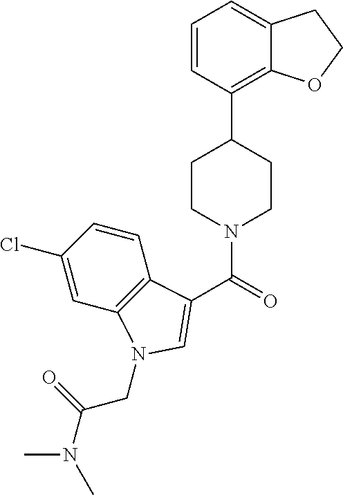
C1=CC(C2CCN(C(=O)C3=CN(CC(=O)N(C)C)C4=C3C=CC(Cl)=C4)CC2)=C2C(=C1)CCO2
